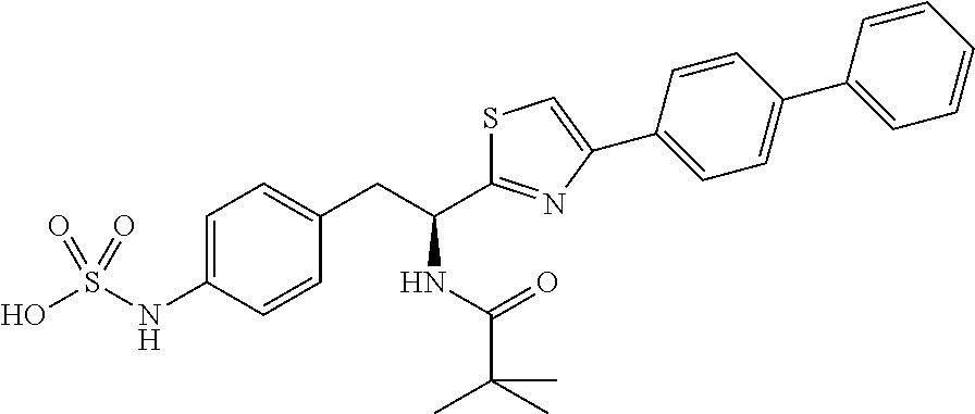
OS(NC1=CC=C(CC(C2=NC(C3=CC=C(C4=CC=CC=C4)C=C3)=CS2)NC(=O)C(C)(C)C)C=C1)(=O)=O
